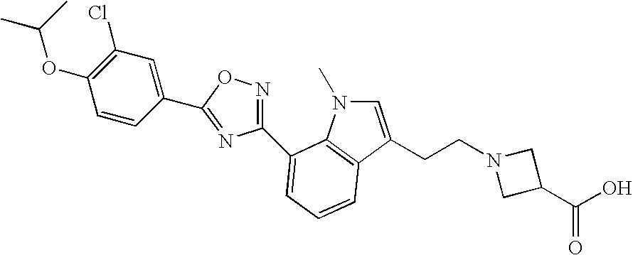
N1=C(C2=CC(Cl)=C(OC(C)C)C=C2)ON=C1C1=CC=CC2=C1N(C)C=C2CCN1CC(C(O)=O)C1
